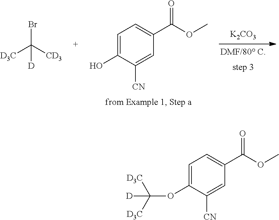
C1=C(O)C([CN])=CC(C(OC)=O)=C1.[K2CO3].[D3C]C([CD3])(Br)[D].C1=C(OC([D3C])([D3C])[D])C([CN])=CC(C(OC)=O)=C1
